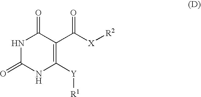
N1C(=O)NC([Y][R1])=C(C([X][R2])=O)C1=O
